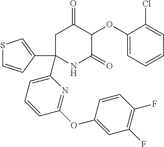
C1(OC2C(=O)CC(C3=CC=CC(OC4=CC(F)=C(F)C=C4)=N3)(C3=CSC=C3)NC2=O)=CC=CC=C1Cl
